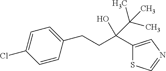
C1(C(CCC2=CC=C(Cl)C=C2)(O)C(C)(C)C)=CN=CS1
